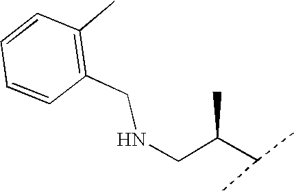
N(CC(C(C)C)C)CC1=C(C)C=CC=C1
